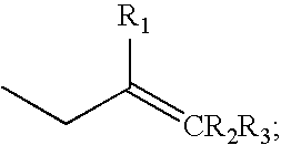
CCC(=[CR2R3])[R1]
